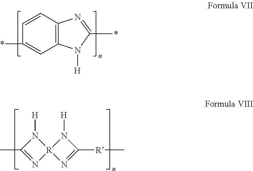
C12=C(C=CC(*)=C1)N=C(*)N2[H].C1(C)=N[R]2(N1[H])N=C([R]C)N2[H]
